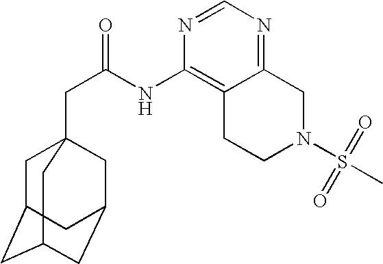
C1C2CC3CC(CC1(CC(=O)NC1=C4C(=NC=N1)CN(S(C)(=O)=O)CC4)C3)C2
